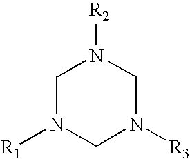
C1N([R1])CN([R3])CN1[R2]
